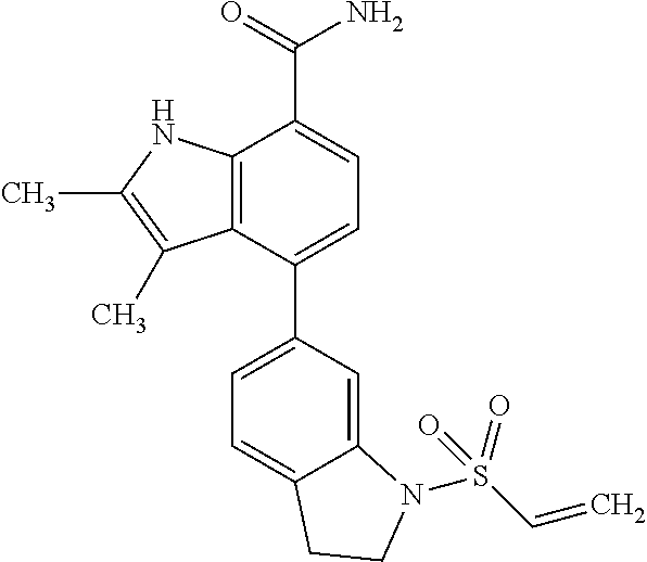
C12=C(C(C3=CC=C4C(=C3)N(S(C=C)(=O)=O)CC4)=CC=C1C(=O)N)C(C)=C(C)N2
